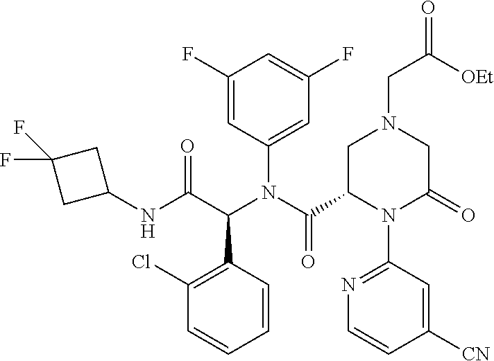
C1=CC(C(C(NC2CC(F)(F)C2)=O)N(C(C2N(C3=NC=CC([CN])=C3)C(=O)CN(CC([OEt])=O)C2)=O)C2=CC(F)=CC(F)=C2)=C(Cl)C=C1
